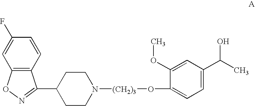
C12=C(C=CC(F)=C1)C(C1CCN([(CH2)3]OC3=CC=C(C(O)C)C=C3OC)CC1)=NO2
